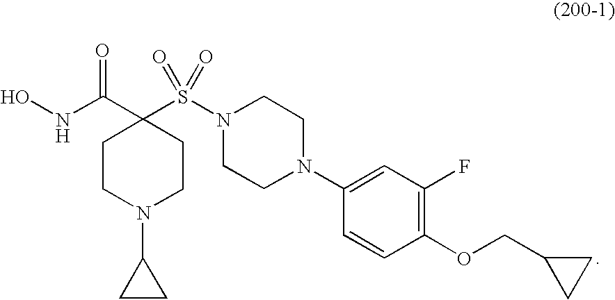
C1CN(C2CC2)CCC1(C(NO)=O)S(N1CCN(C2=CC(F)=C(OCC3CC3)C=C2)CC1)(=O)=O
